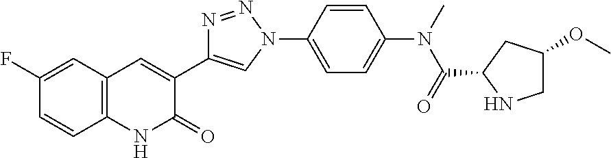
C12=C(C=C(F)C=C1)C=C(C1=CN(C3=CC=C(N(C)C(=O)C4NCC(OC)C4)C=C3)N=N1)C(=O)N2
